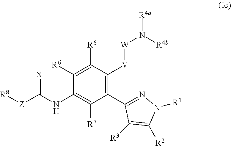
C1(C2=C([V][W]N([R4b])[R4a])C([R6])=C([R6])C(NC([Z][R8])=[X])=C2[R7])=NN([R1])C([R2])=C1[R3]
